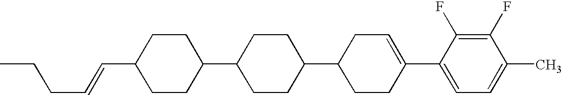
C1(F)=C(F)C(C2=CCC(C3CCC(C4CCC(C=CCCC)CC4)CC3)CC2)=CC=C1C
